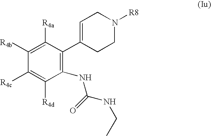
C1([R4b])=C([R4a])C(C2=CCN([R8])CC2)=C(NC(=O)NCC)C([R4d])=C1[R4c]
